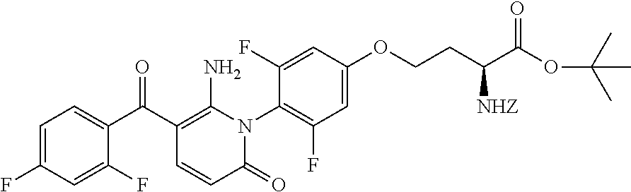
C1=C(F)C=C(F)C(C(C2=C(N)N(C3=C(F)C=C(OCCC(C(=O)OC(C)(C)C)[NHZ])C=C3F)C(=O)C=C2)=O)=C1
